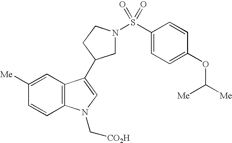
C1([Me])=CC2=C(C=C1)N(C[CO2H])C=C2C1CN(S(C2=CC=C(OC([Me])[Me])C=C2)(=O)=O)CC1
